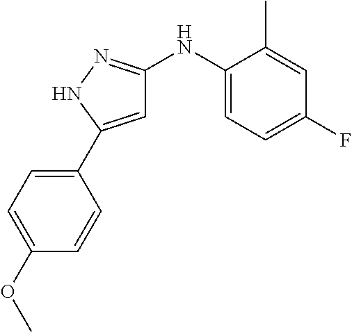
C1=C(C2=CC=C(OC)C=C2)NN=C1NC1=CC=C(F)C=C1C
